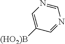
C1=C([(HO2)B])C=NC=N1
